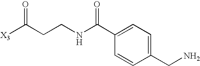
[X3]C(CCNC(C1=CC=C(CN)C=C1)=O)=O
